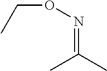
C(ON=C(C)C)C
